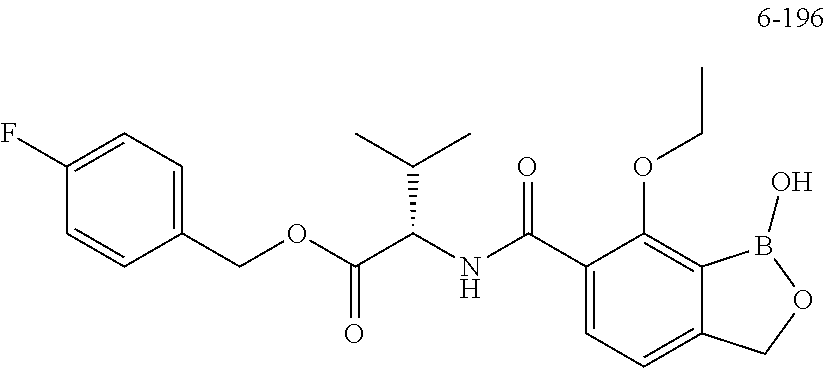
C1(F)=CC=C(COC(C(NC(C2=CC=C3C(=C2OCC)B(O)OC3)=O)C(C)C)=O)C=C1
